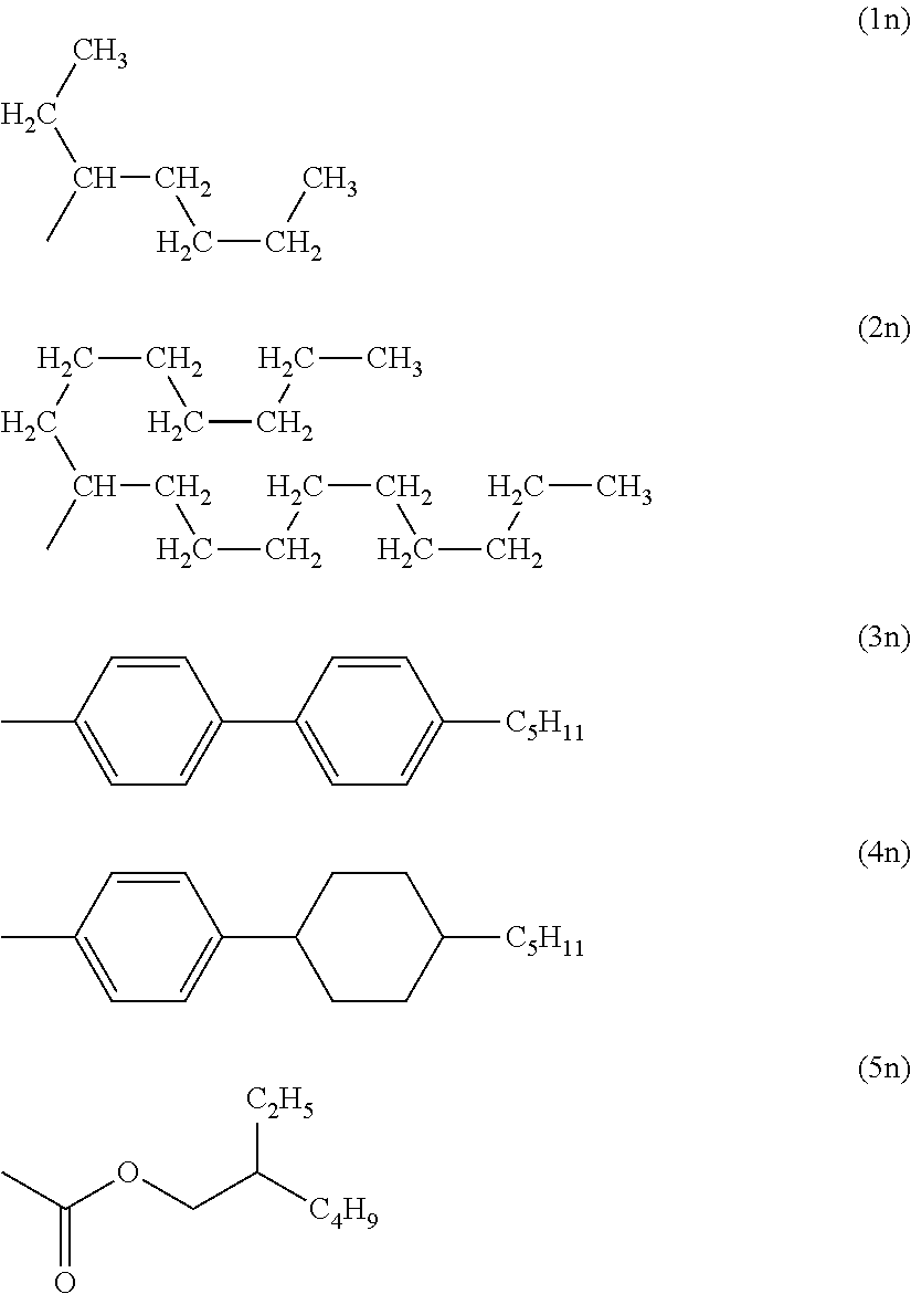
CCC(CCCC)C.C(CC(CCCCCCCCC)C)CCCCC.C1(C2=CC=C([C5H11])C=C2)=CC=C(C)C=C1.C1(C2CCC([C5H11])CC2)=CC=C(C)C=C1.C(OCC([C4H9])[C2H5])(C)=O
